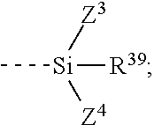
C[Si]([Z3])([Z4])[R39]
